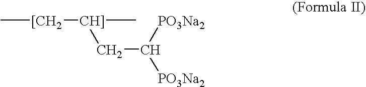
C[[CH2][CH]](C)CC([PO3Na2])[PO3Na2]
